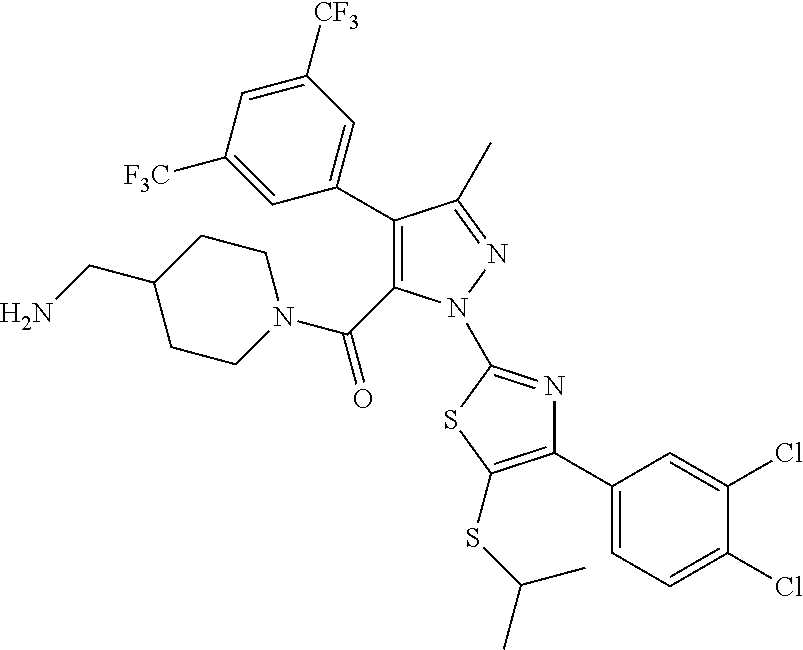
C1(C2=CC([CF3])=CC([F3C])=C2)=C(C(=O)N2CCC(CN)CC2)N(C2=NC(C3=CC=C(Cl)C(Cl)=C3)=C(SC(C)C)S2)N=C1C
